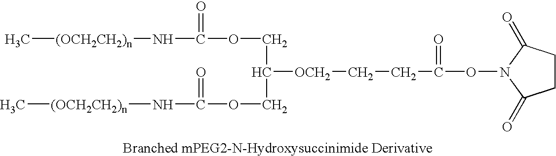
C[(OCH2CH2)n]NC(=O)OCC([OCH2]CCC(=O)ON1C(=O)CCC1=O)COC(=O)N[(OCH2CH2)n]C
